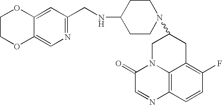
C1=C2C(=CN=C1CNC1CCN(C3CC4=C(F)C=CC5=C4N(C(=O)C=N5)C3)CC1)OCCO2
